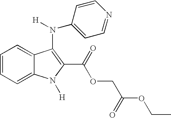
C12=CC=CC=C1C(N([H])C1=CC=NC=C1)=C(C(OCC(OCC)=O)=O)N2[H]
